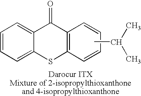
C1=CC=C2C(=C1)C(=O)C1=C(S2)C=CC=C1.CC(C)C
